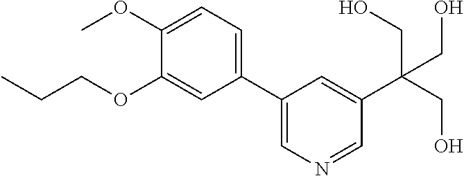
CCCOC1=CC(C2=CN=CC(C(CO)(CO)CO)=C2)=CC=C1OC
